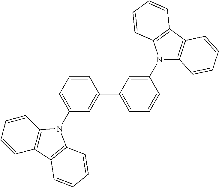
C1(C2=CC=CC(N3C4=C(C5=C3C=CC=C5)C=CC=C4)=C2)=CC(N2C3=C(C=CC=C3)C3=C2C=CC=C3)=CC=C1
